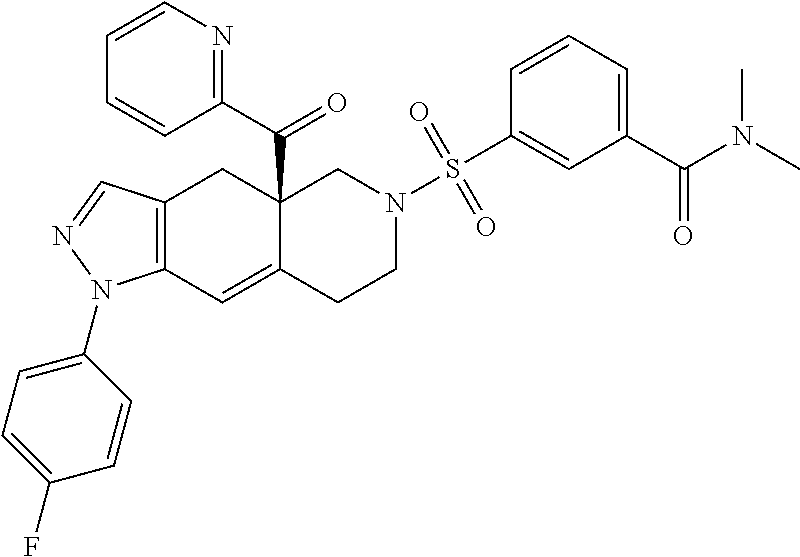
C12=C(C=NN1C1=CC=C(F)C=C1)CC1(C(=O)C3=NC=CC=C3)C(=C2)CCN(S(C2=CC(C(=O)N(C)C)=CC=C2)(=O)=O)C1
